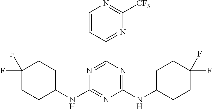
N1=C(C2=NC([CF3])=NC=C2)N=C(NC2CCC(F)(F)CC2)N=C1NC1CCC(F)(F)CC1
